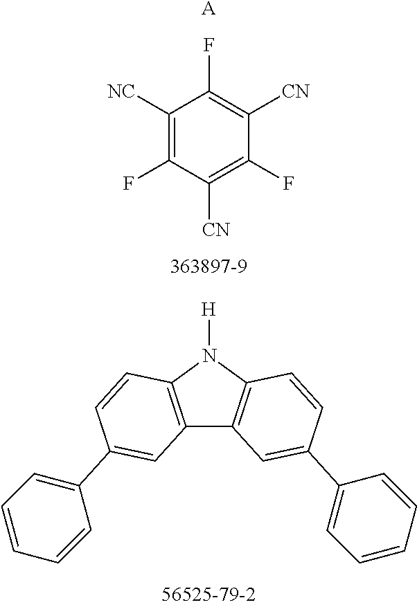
C1([NC])=C(F)C([CN])=C(F)C([CN])=C1F.[A].C12=C(N([H])C3=C1C=C(C1=CC=CC=C1)C=C3)C=CC(C1=CC=CC=C1)=C2
